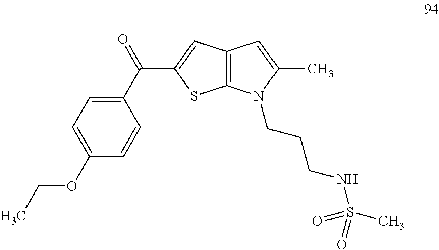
C1=CC(OCC)=CC=C1C(=O)C1=CC2=C(S1)N(CCCNS(C)(=O)=O)C(C)=C2
